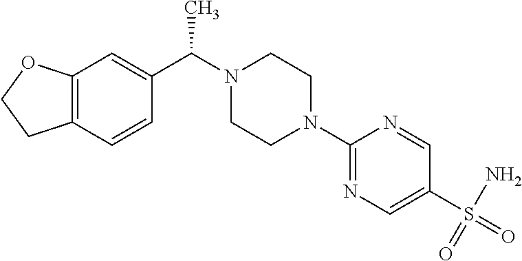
C12=C(C=CC(C(N3CCN(C4=NC=C(S(=O)(N)=O)C=N4)CC3)C)=C1)CCO2
